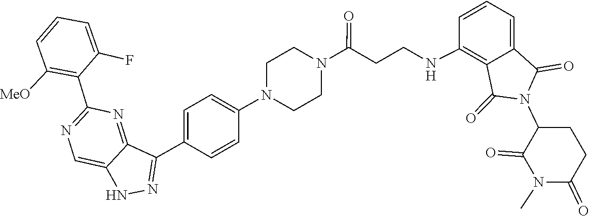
CN1C(=O)CCC(N2C(=O)C3=CC=CC(NCCC(N4CCN(C5=CC=C(C6=NNC7=CN=C(C8=C([MeO])C=CC=C8F)N=C67)C=C5)CC4)=O)=C3C2=O)C1=O
